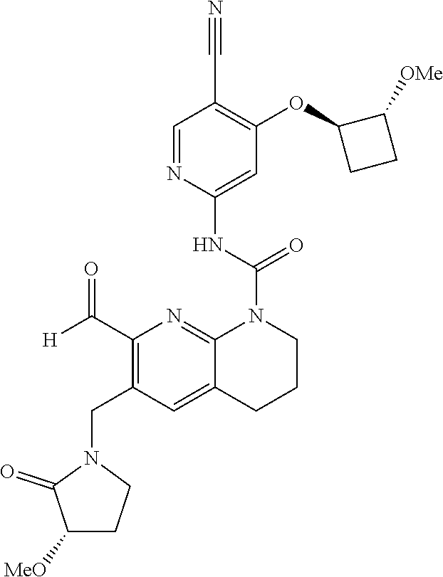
C1=NC(NC(=O)N2CCCC3=CC(CN4C(=O)C([MeO])CC4)=C(C([H])=O)N=C23)=CC(OC2CCC2[OMe])=C1C#N
